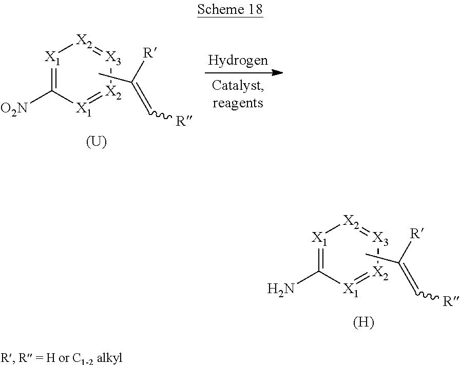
NC1=[X1][X2]=[X3][X2]=[X1]1.CC([R])=C[R].[(H)].[O2N]C1=[X1][X2]=[X3][X2]=[X1]1.CC([R])=C[R].[(U)]
